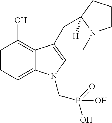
C1=CC=C2C(=C1O)C(CC1([H])CCCN1C)=CN2CP(=O)(O)O
